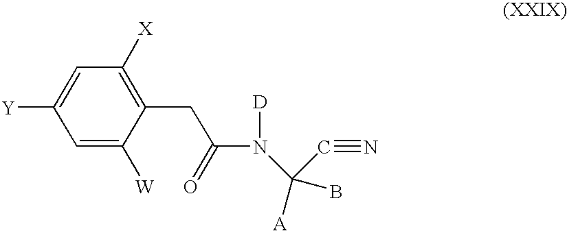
C1=C([W])C(CC(N([D])C([A])(C#N)B)=O)=C([X])C=C1[Y]
